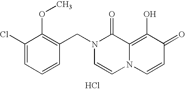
C1(Cl)=CC=CC(CN2C=CN3C(=C(O)C(=O)C=C3)C2=O)=C1OC.Cl
